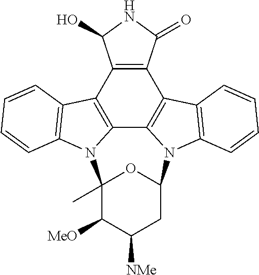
C12=C3C4=C(C5=C1N(C1=C5C=CC=C1)C1OC(C)(N2C2=C3C=CC=C2)C([MeO])C([NMe])C1)C(=O)NC4O
